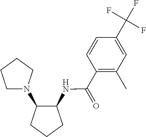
C1(NC(C2=C(C)C=C(C(F)(F)F)C=C2)=O)C(N2CCCC2)CCC1
